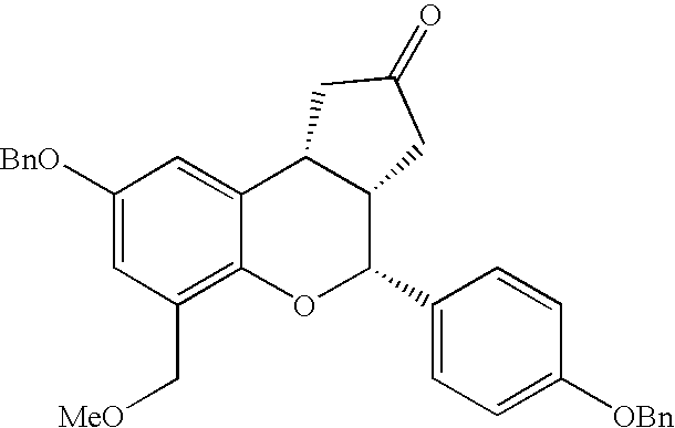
C1([BnO])=CC(C[MeO])=C2C(=C1)C1C(C(C3=CC=C([OBn])C=C3)O2)CC(=O)C1
